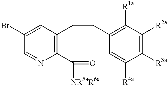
C1([R2a])=C([R3a])C([R4a])=CC(CCC2=C(C([NR5aR6a])=O)N=CC(Br)=C2)=C1[R1a]
